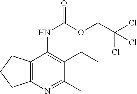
C1(CC)=C(NC(=O)OCC(Cl)(Cl)Cl)C2=C(N=C1C)CCC2
